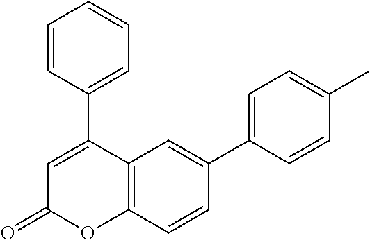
C1(C2=CC(=O)OC3=C2C=C(C2=CC=C(C)C=C2)C=C3)=CC=CC=C1
